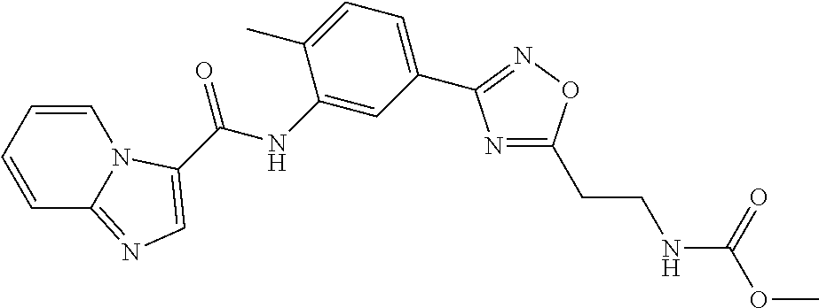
C1=CC=CC2=NC=C(C(NC3=CC(C4=NOC(CCNC(OC)=O)=N4)=CC=C3C)=O)N12
